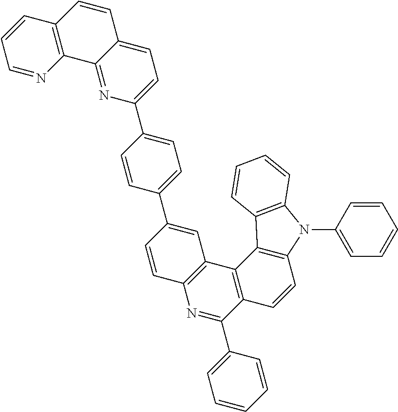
C1(C2=CC=C(C3=CC=C4C(=N3)C3=C(C=C4)C=CC=N3)C=C2)=CC2=C(C=C1)N=C(C1=CC=CC=C1)C1=C2C2=C(C=C1)N(C1=CC=CC=C1)C1=C2C=CC=C1
